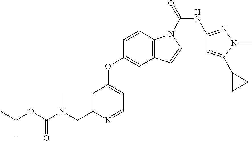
C1=CC2=C(C=C1OC1=CC=NC(CN(C(OC(C)(C)C)=O)C)=C1)C=CN2C(NC1=NN(C)C(C2CC2)=C1)=O
